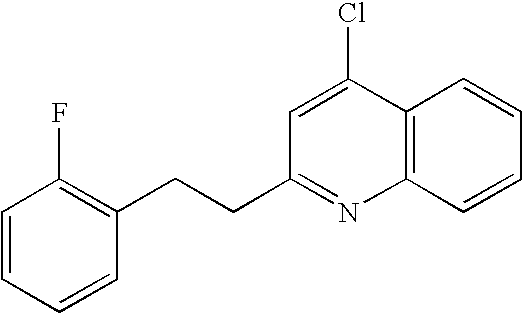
C12=C(C=CC=C1)N=C(CCC1=C(F)C=CC=C1)C=C2Cl
